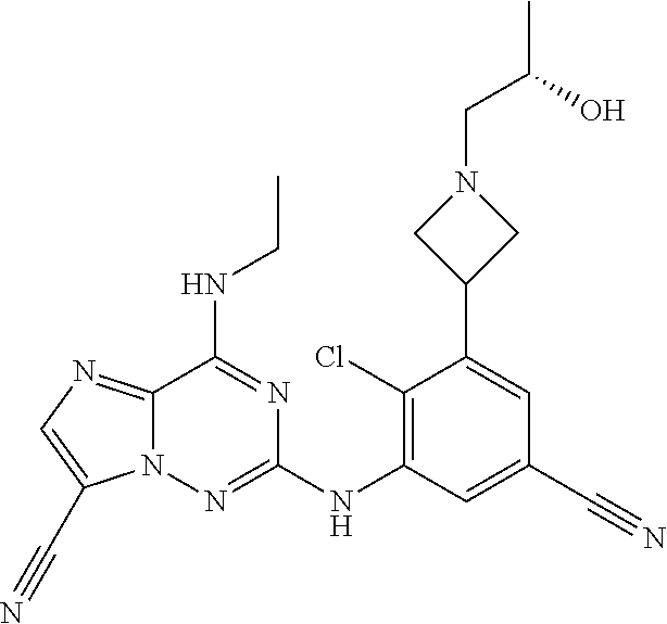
N12C(=NC=C1C#N)C(NCC)=NC(NC1=C(Cl)C(C3CN(CC(C)O)C3)=CC(C#N)=C1)=N2
